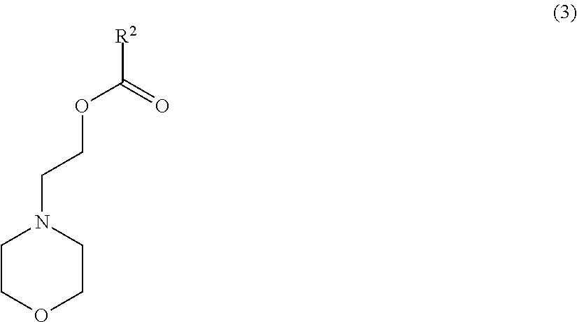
C1COCCN1CCOC(=O)[R2]
